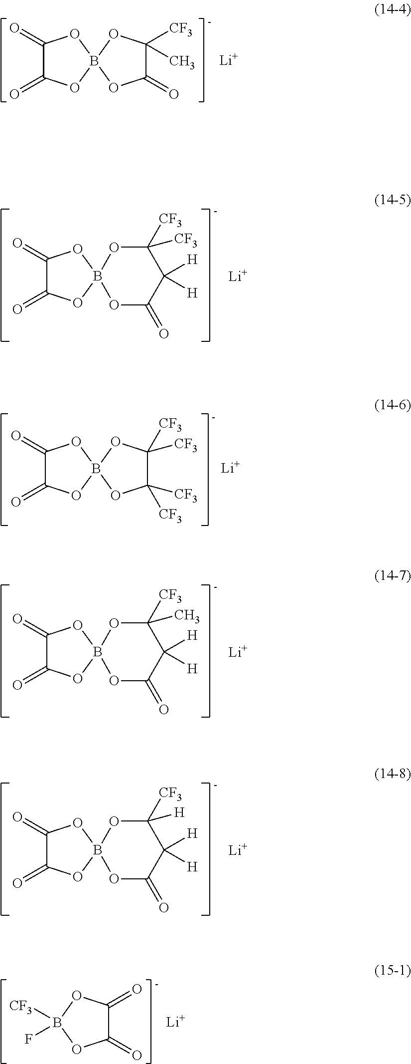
C1(=O)C(=O)OB2(O1)OC(=O)C([CF3])(C)O2.[Li].C1(=O)C(=O)OB2(O1)OC(=O)C([H])([H])C([CF3])([CF3])O2.[Li].C1(=O)C(=O)OB2(O1)OC([CF3])([CF3])C([CF3])([CF3])O2.[Li].C1(=O)C(=O)OB2(O1)OC(=O)C([H])([H])C([CF3])(C)O2.[Li].C1(=O)C(=O)OB2(O1)OC(=O)C([H])([H])C([CF3])([H])O2.[Li].B1(F)([CF3])OC(=O)C(=O)O1.[Li]
